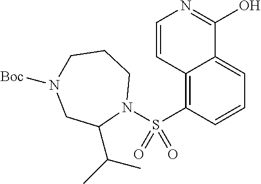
C12=C(S(N3CCCN([Boc])CC3C(C)C)(=O)=O)C=CC=C1C(O)=NC=C2
